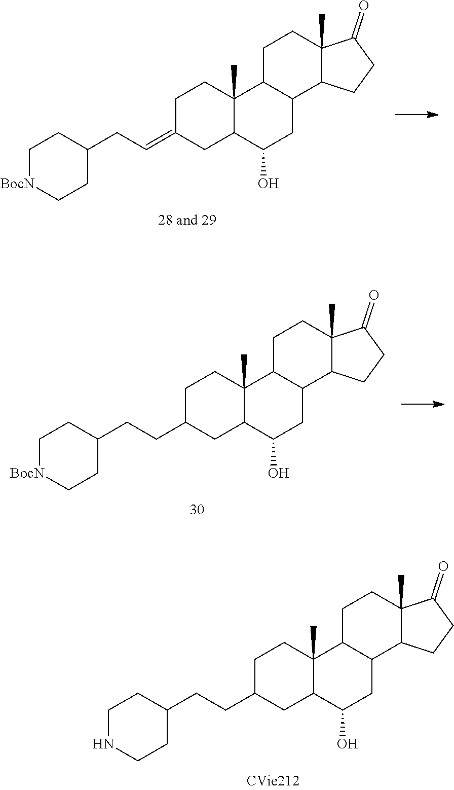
C1C(=CCC2CC[BocN]CC2)CC2C(C)(C1)C1C(CC2O)C2C(C)(CC1)C(=O)CC2.C1C(CCC2CCNCC2)CC2C(C)(C1)C1C(CC2O)C2C(C)(CC1)C(=O)CC2.C1C(CCC2CC[BocN]CC2)CC2C(C)(C1)C1C(CC2O)C2C(C)(CC1)C(=O)CC2
